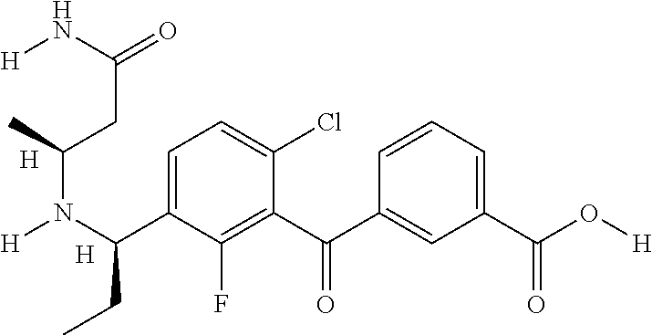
[H].C1=C(C(N([H])C(C)CC(=O)N[H])CC)C(F)=C(C(=O)C2=CC(C(O[H])=O)=CC=C2)C(Cl)=C1.[H]
